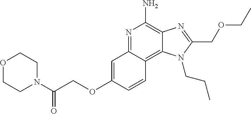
N1=C2C(=C3C(=C1N)N=C(COCC)N3CCC)C=CC(OCC(N1CCOCC1)=O)=C2
